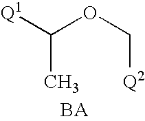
[Q1]C(OC[Q2])C.[BA]
